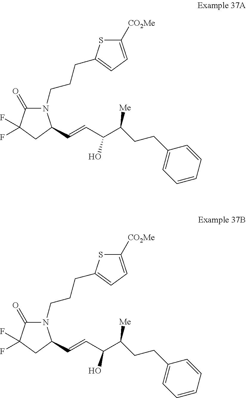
C1(=O)C(F)(F)CC(C=CC(C(CCC2=CC=CC=C2)[Me])O)N1CCCC1=CC=C([CO2Me])S1.C1(=O)C(F)(F)CC(C=CC(C(CCC2=CC=CC=C2)[Me])O)N1CCCC1=CC=C([CO2Me])S1
